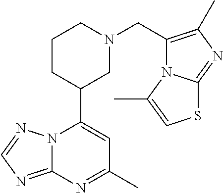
N12C(=NC=N1)N=C(C)C=C2C1CN(CC2=C(C)N=C3N2C(C)=CS3)CCC1
